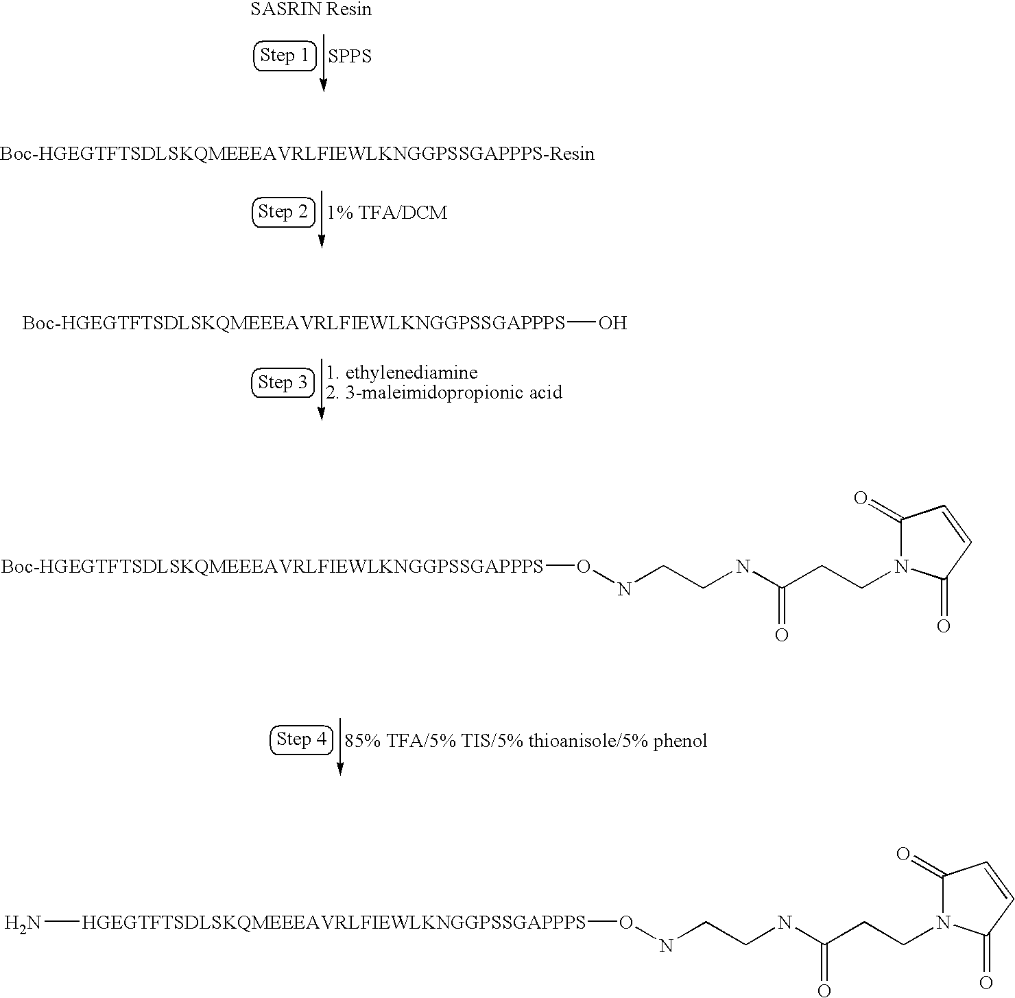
[1% TFA/DCM].[SPPS].[1. ethylenediamine2. 3-maleimidopropionic acid].[Boc-HGEGTFTSDLSKQMEEEAVRLFIEWLKNGGPSSGAPPPS]O.C1(=O)C=CC(=O)N1CCC(NCCNO[HGEGTFTSDLSKQMEEEAVRLFIEWLKNGGPSSGAPPPS]N)=O.[85% TFA/5% TIS/5% thioanisole/5% phenol].C1(=O)C=CC(=O)N1CCC(NCCNO[Boc-HGEGTFTSDLSKQMEEEAVRLFIEWLKNGGPSSGAPPPS])=O
